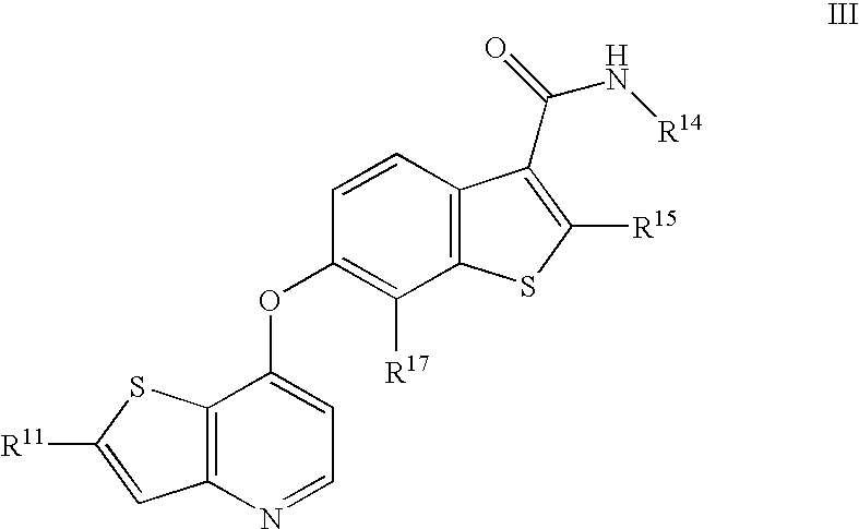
C12=C(N=CC=C1OC1=C([R17])C3=C(C=C1)C(C(=O)N[R14])=C([R15])S3)C=C([R11])S2
